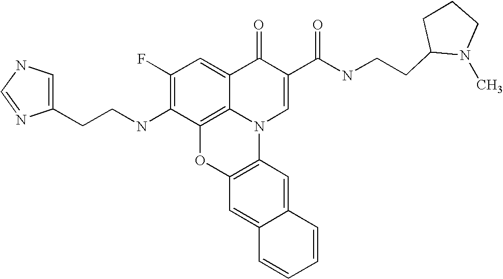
C1(F)=C(NCCC2=CNC=N2)C2=C3C(=C1)C(=O)C(C(NCCC1N(C)CCC1)=O)=CN3C1=C(O2)C=C2C(=C1)C=CC=C2
